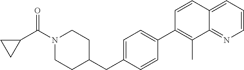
N1(C(C2CC2)=O)CCC(CC2=CC=C(C3=C(C)C4=NC=CC=C4C=C3)C=C2)CC1
